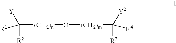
C([(CH2)n]O[(CH2)m]C([R3])([Y2])[R4])([R2])([R1])[Y1]
